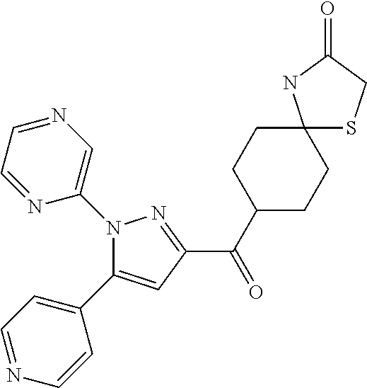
C1(C(C2CCC3(CC2)SCC(=O)N3)=O)=NN(C2=CN=CC=N2)C(C2=CC=NC=C2)=C1
